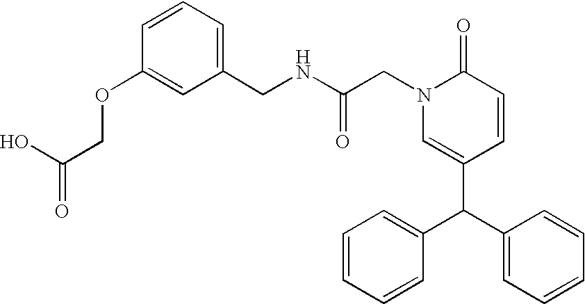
C1=CC=C(CNC(CN2C(=O)C=CC(C(C3=CC=CC=C3)C3=CC=CC=C3)=C2)=O)C=C1OCC(=O)O
